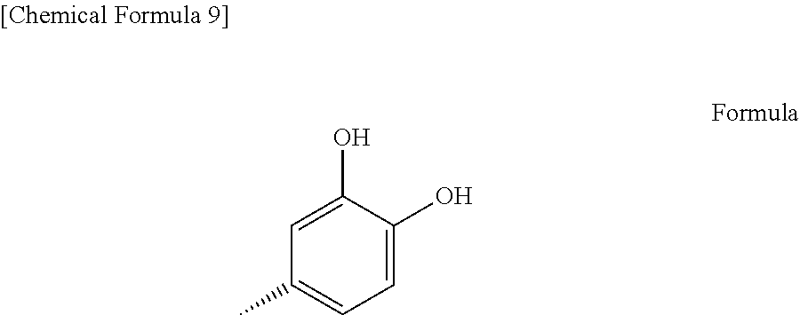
C1=C(O)C(O)=CC(C)=C1
